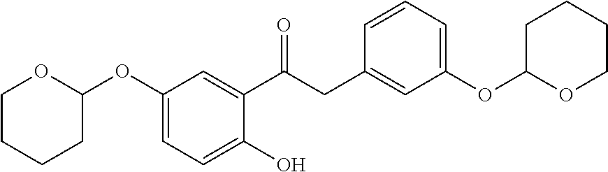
C1(OC2OCCCC2)=CC=C(O)C(C(CC2=CC(OC3OCCCC3)=CC=C2)=O)=C1
